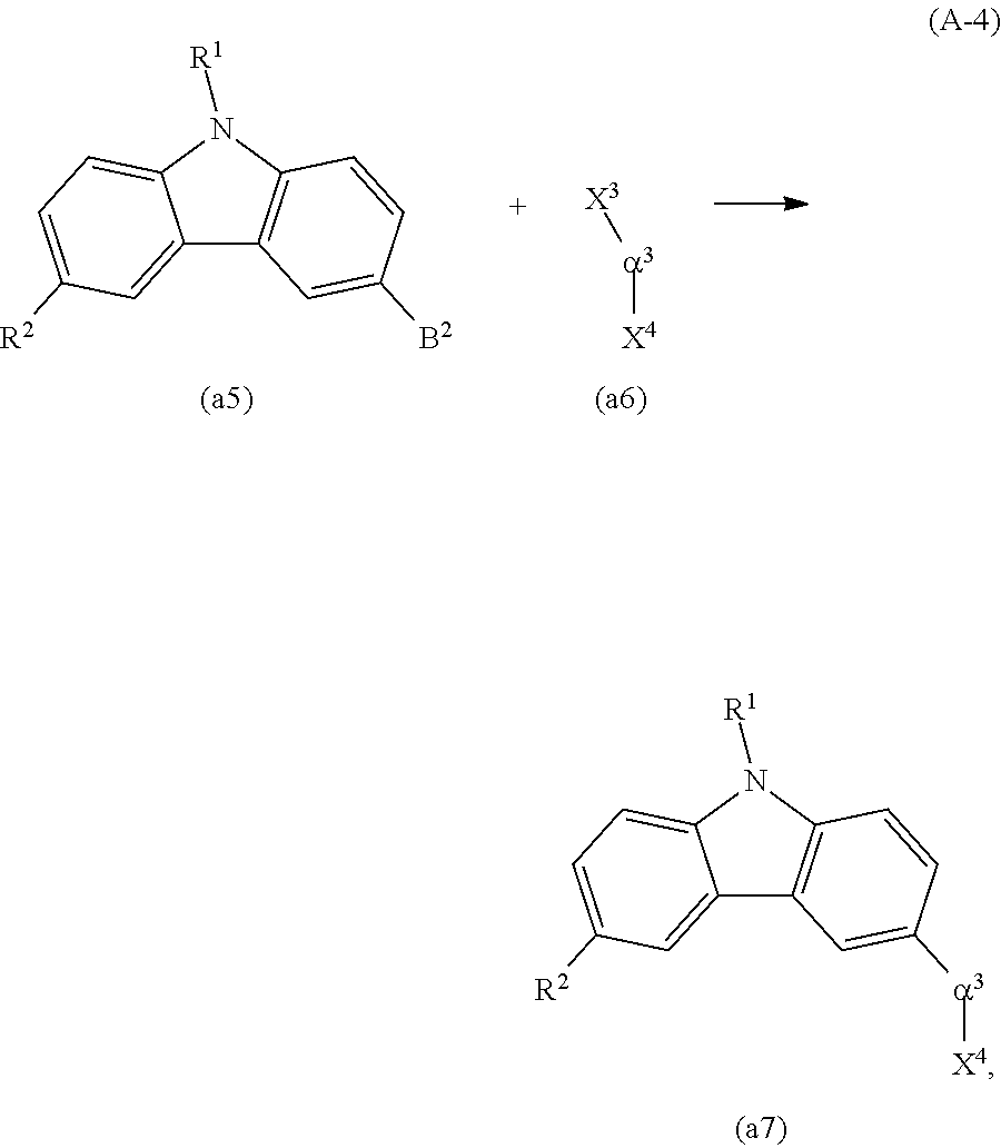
C12=CC([R2])=CC=C1N([R1])C1=C2C=C([a3][X4])C=C1.C12=CC([R2])=CC=C1N([R1])C1=C2C=C([B2])C=C1.[a3]([X4])[X3]
